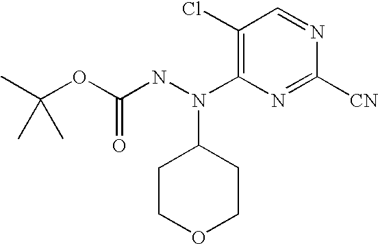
C1(N(NC(OC(C)(C)C)=O)C2CCOCC2)=C(Cl)C=NC([CN])=N1
